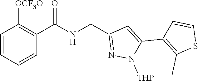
C1=CC=CC(C(NCC2=NN([THP])C(C3=C(C)SC=C3)=C2)=O)=C1[OCF3O]
